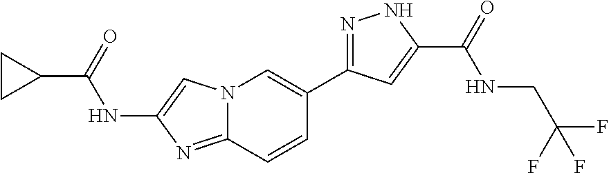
C1(C(=O)NC2=CN3C(=N2)C=CC(C2=NNC(C(=O)NCC(F)(F)F)=C2)=C3)CC1
